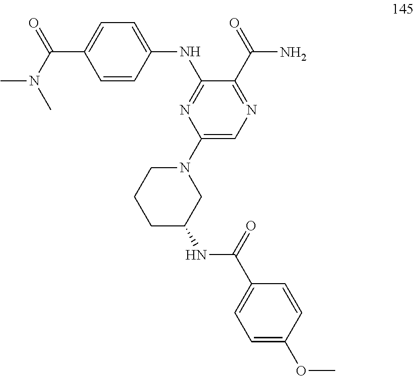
N(C1=NC(N2CCCC(NC(C3=CC=C(OC)C=C3)=O)C2)=CN=C1C(=O)N)C1=CC=C(C(N(C)C)=O)C=C1
